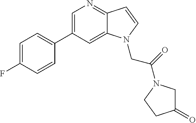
C1=C(C2=CC=C(F)C=C2)C=C2C(=N1)C=CN2CC(=O)N1CC(=O)CC1
